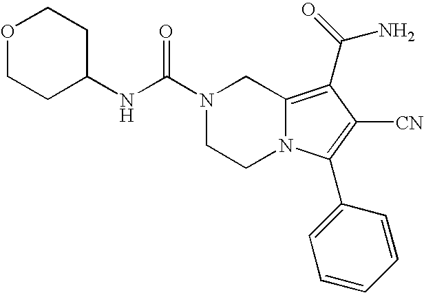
C1OCCC(NC(N2CCN3C(=C(C(N)=O)C([CN])=C3C3=CC=CC=C3)C2)=O)C1
